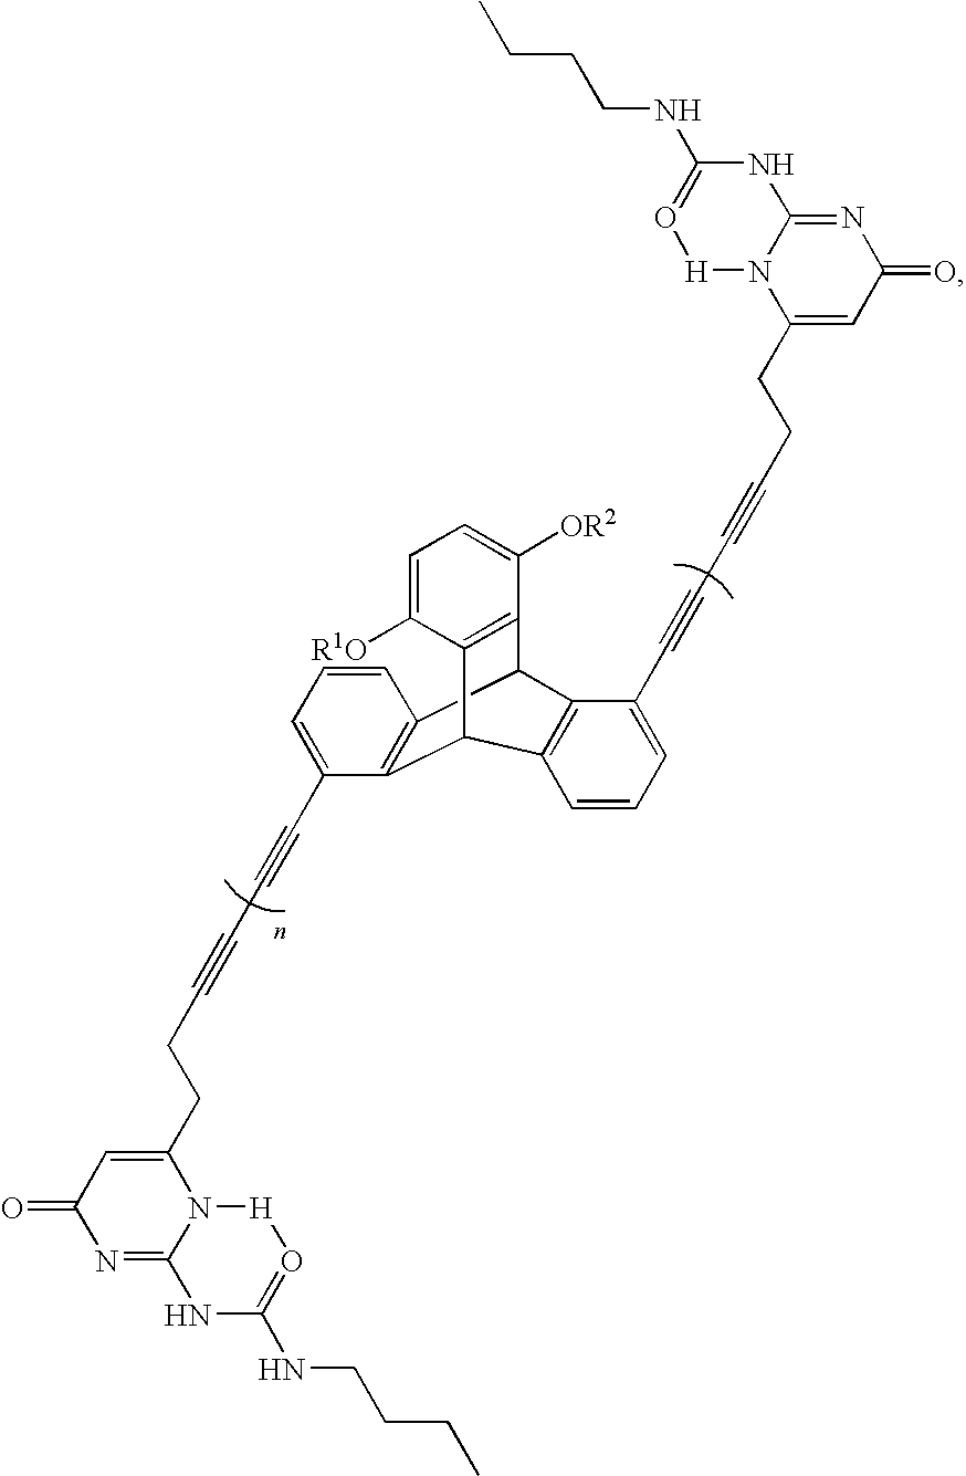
C1=CC=C(C#CC#CCCC2=CC(=O)N=C3N2[H]O=C(NCCCC)N3)C2=C1C1C3=C(C2C2=C1C([OR2])=CC=C2[R1O])C=CC=C3C#CC#CCCC1=CC(=O)N=C2N1[H]O=C(NCCCC)N2
